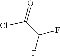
ClC(C(F)F)=O
